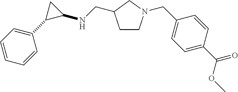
C1=CC=CC(C2C(NCC3CCN(CC4=CC=C(C(=O)OC)C=C4)C3)C2)=C1
